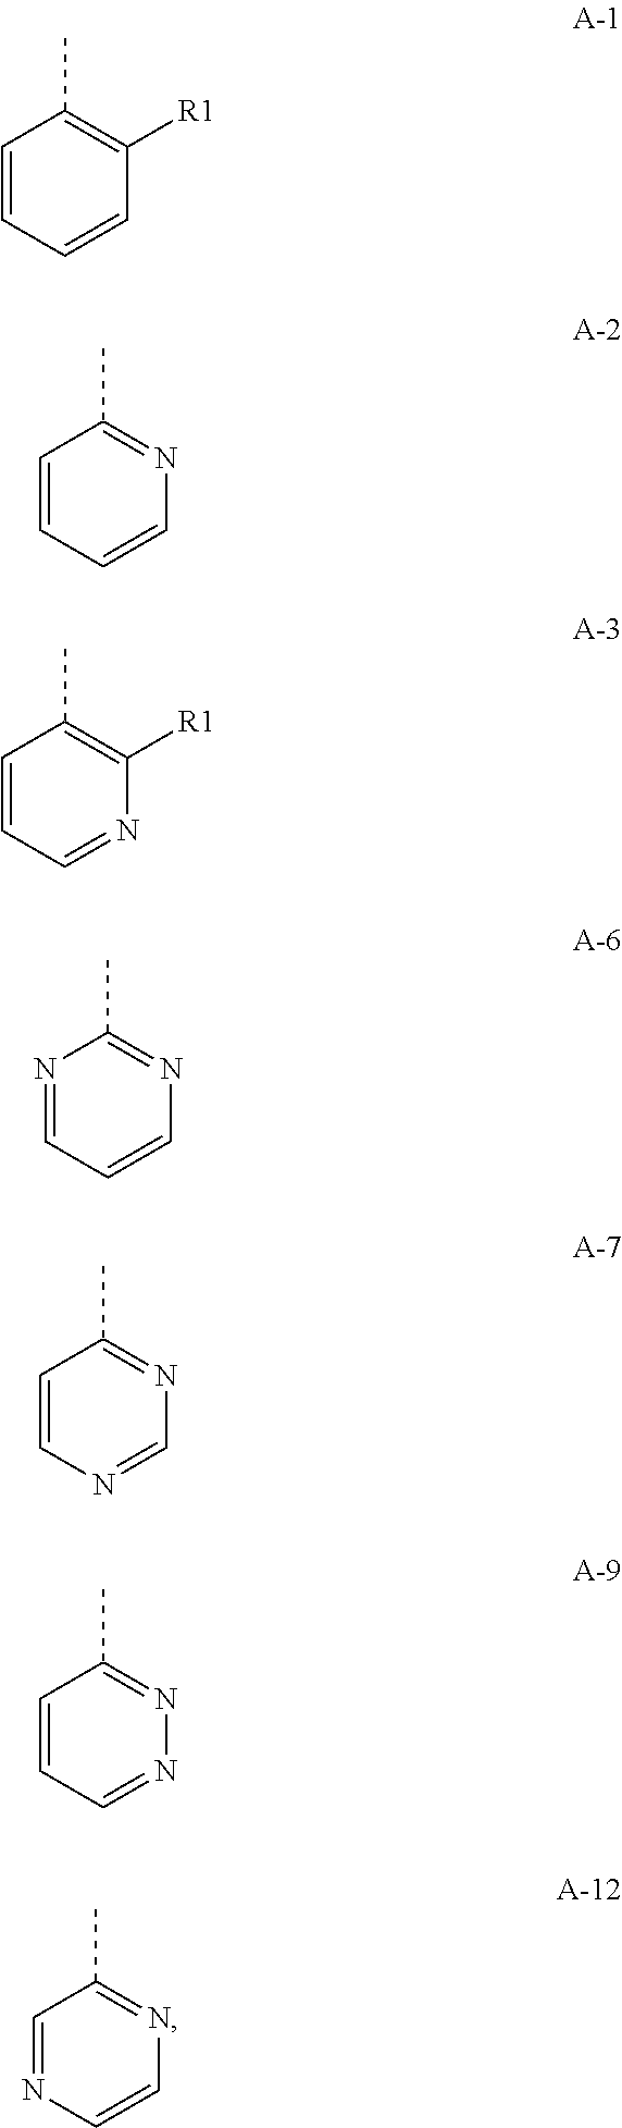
C1=CC=CC([R1])=C1C.C1=CC=CN=C1C.C1=CC=NC([R1])=C1C.N1=CC=CN=C1C.C1=CN=CN=C1C.C1=CC=NN=C1C.C1=NC=CN=C1C
